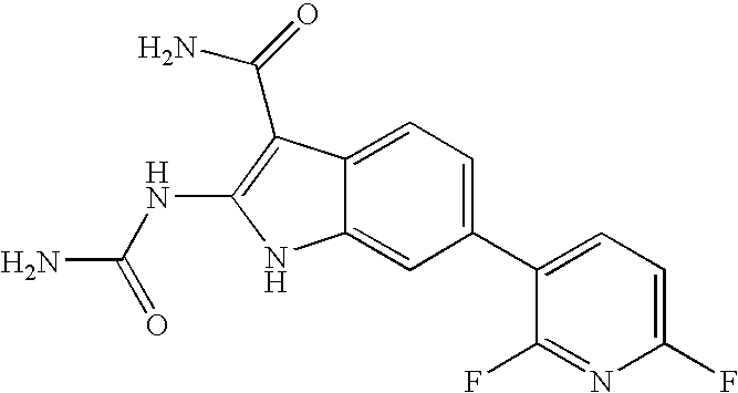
C1(C2=CC=C(F)N=C2F)=CC=C2C(=C1)NC(NC(N)=O)=C2C(N)=O
